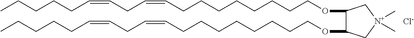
[Cl-].O(CCCCCCCCC=CCC=CCCCCC)C1C(OCCCCCCCCC=CCC=CCCCCC)C[N+](C)(C)C1
